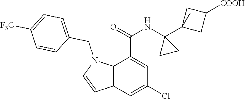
C1(Cl)=CC2=C(C(C(=O)NC3(C45CC([COOH])(C4)C5)CC3)=C1)N(CC1=CC=C([F3C])C=C1)C=C2
